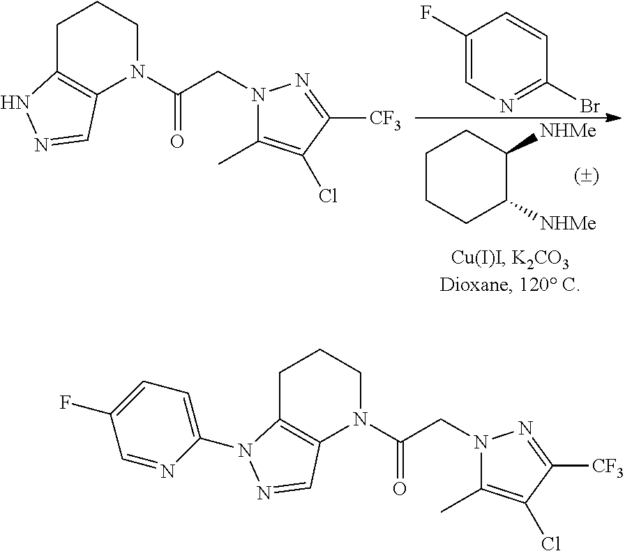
C1C2=C(N(C(CN3C(C)=C(Cl)C([CF3])=N3)=O)CC1)C=NN2.C1(F)=CN=C(Br)C=C1.C1CCC([NHMe])C([NHMe])C1.C1C2=C(N(C(CN3C(C)=C(Cl)C([CF3])=N3)=O)CC1)C=NN2C1=CC=C(F)C=N1
